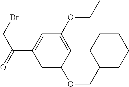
C1=C(OCC)C=C(C(CBr)=O)C=C1OCC1CCCCC1
